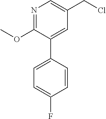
O(C1=NC=C(CCl)C=C1C1=CC=C(F)C=C1)C
